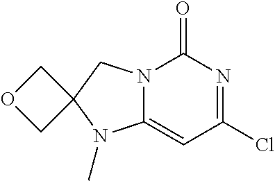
ClC1=NC(=O)N2C(=C1)N(C)C1(C2)COC1
